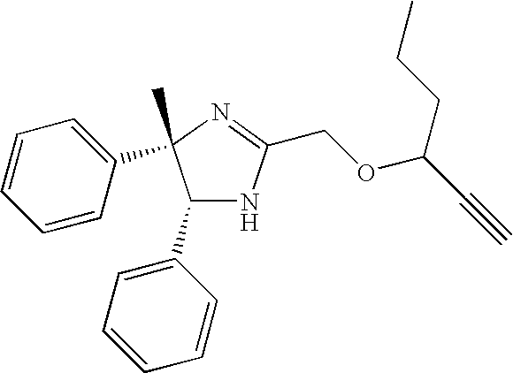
C1(C2=CC=CC=C2)NC(COC(C#C)CCC)=NC1(C1=CC=CC=C1)C
